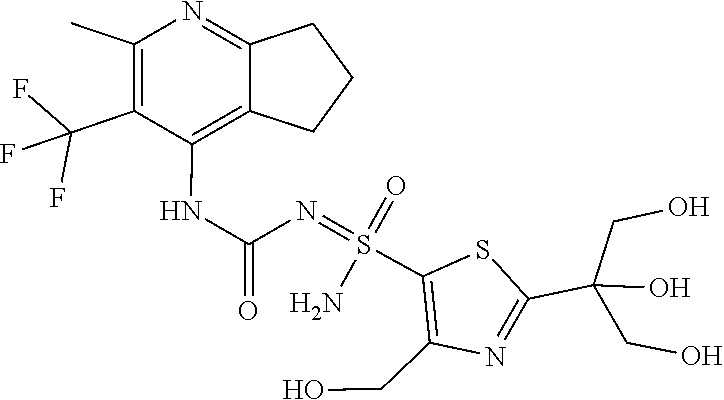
C1(C(CO)(CO)O)=NC(CO)=C(S(N)(=O)=NC(NC2=C3C(=NC(C)=C2C(F)(F)F)CCC3)=O)S1
